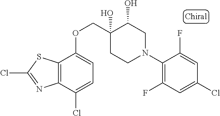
C1(N2CC(O)C(O)(COC3=CC=C(Cl)C4=C3SC(Cl)=N4)CC2)=C(F)C=C(Cl)C=C1F
